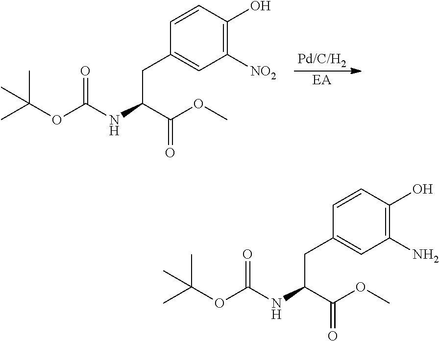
[Pd/C/H2].[EA].CC(C)(C)OC(NC(CC1=CC([NO2])=C(O)C=C1)C(=O)OC)=O.CC(C)(C)OC(NC(CC1=CC(N)=C(O)C=C1)C(=O)OC)=O
